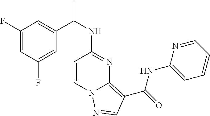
C1(F)=CC(F)=CC(C(NC2=NC3=C(C(=O)NC4=CC=CC=N4)C=NN3C=C2)C)=C1
